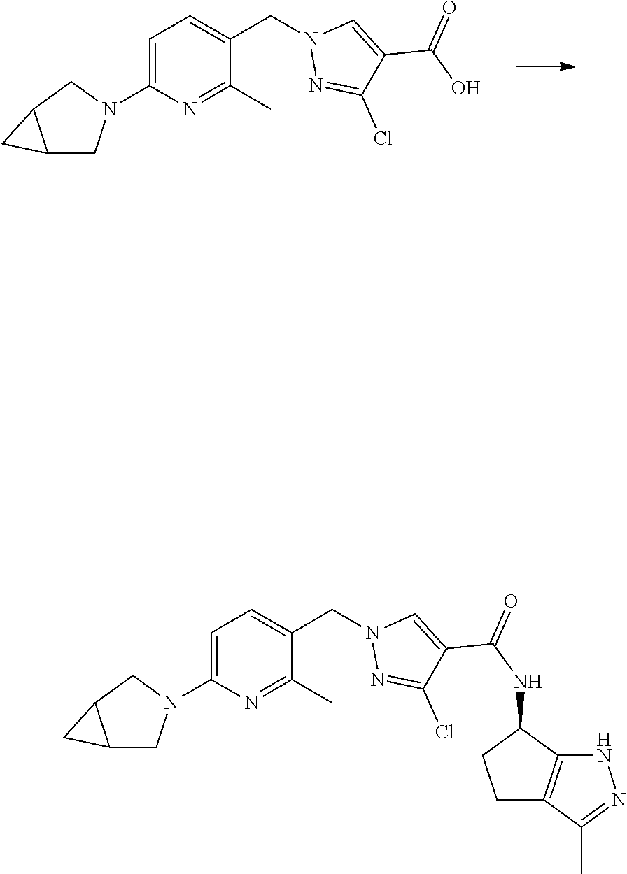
C1=C(N2CC3C(C2)C3)N=C(C)C(CN2N=C(Cl)C(C(O)=O)=C2)=C1.C1=C(N2CC3C(C2)C3)N=C(C)C(CN2N=C(Cl)C(C(NC3CCC4=C3NN=C4C)=O)=C2)=C1
